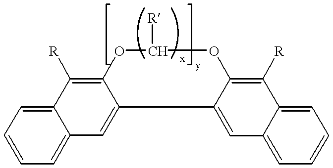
C1=CC=C2C(=C1)C([R])=C1C(=C2)C2=CC3=CC=CC=C3C([R])=C2OC([R])O1
